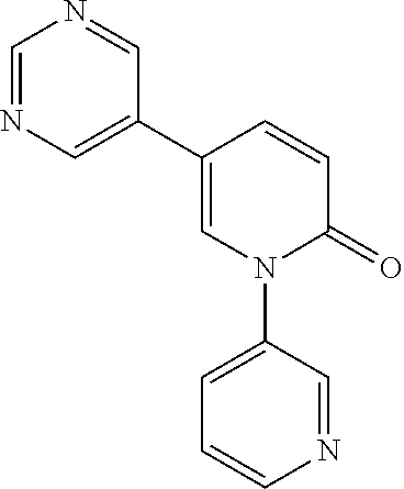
N1=CC(N2C(=O)C=CC(C3=CN=CN=C3)=C2)=CC=C1
